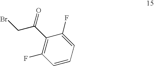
BrCC(=O)C1=C(F)C=CC=C1F
